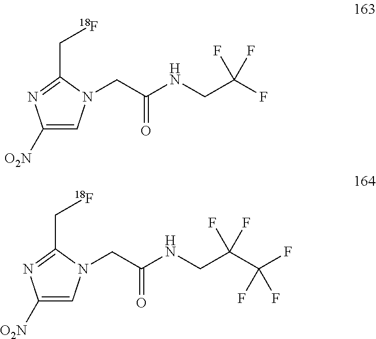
C1([O2N])=CN(CC(NCC(F)(F)F)=O)C(C[18F])=N1.C1([O2N])=CN(CC(NCC(C(F)(F)F)(F)F)=O)C(C[18F])=N1
